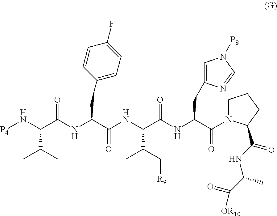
[P4]NC(C(NC(C(=O)NC(C(NC(C(=O)N1CCCC1C(=O)NC(C)C(=O)[OR10])CC1=CN([P8])C=N1)=O)C(C)C[R9])CC1=CC=C(F)C=C1)=O)C(C)C
